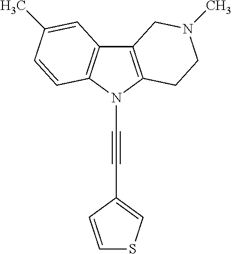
C12=C(N(C#CC3=CSC=C3)C3=C1C=C(C)C=C3)CCN(C)C2
